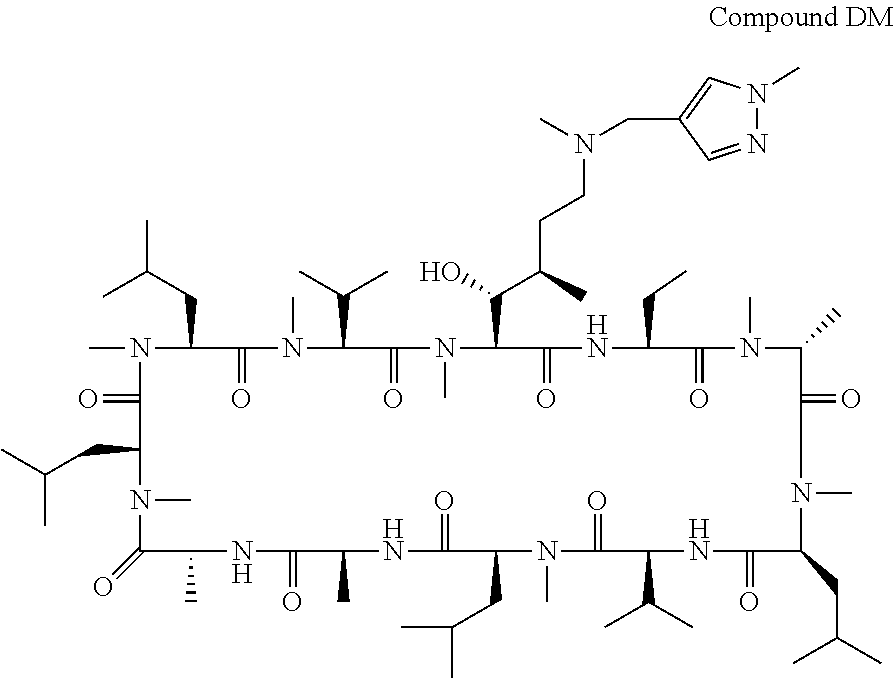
CN1C(CC(C)C)C(=O)N(C)C(C(C)C)C(=O)N(C)C(C(C(CCN(C)CC2=CN(C)N=C2)C)O)C(=O)NC(CC)C(=O)N(C)C(C)C(=O)N(C)C(CC(C)C)C(=O)NC(C(C)C)C(=O)N(C)C(CC(C)C)C(=O)NC(C)C(=O)NC(C)C(=O)N(C)C(CC(C)C)C1=O
